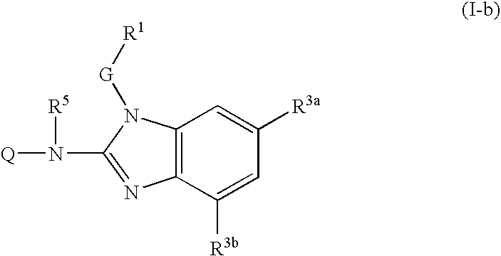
C12=C(C([R3b])=CC([R3a])=C1)N=C(N([Q])[R5])N2[G][R1]
